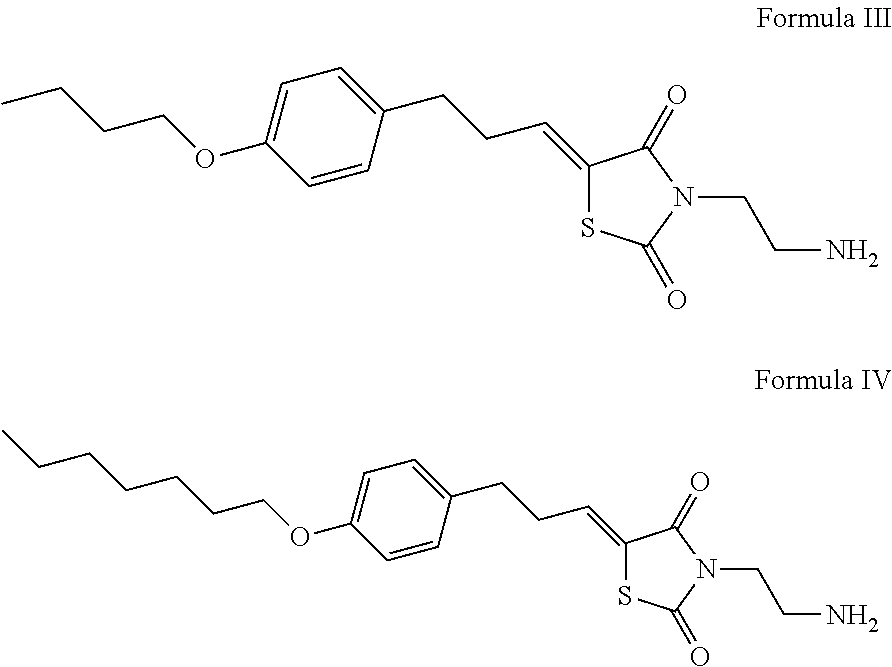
C1(=CCCC2=CC=C(OCCCC)C=C2)SC(=O)N(CCN)C1=O.C1(=CCCC2=CC=C(OCCCCCCC)C=C2)SC(=O)N(CCN)C1=O
